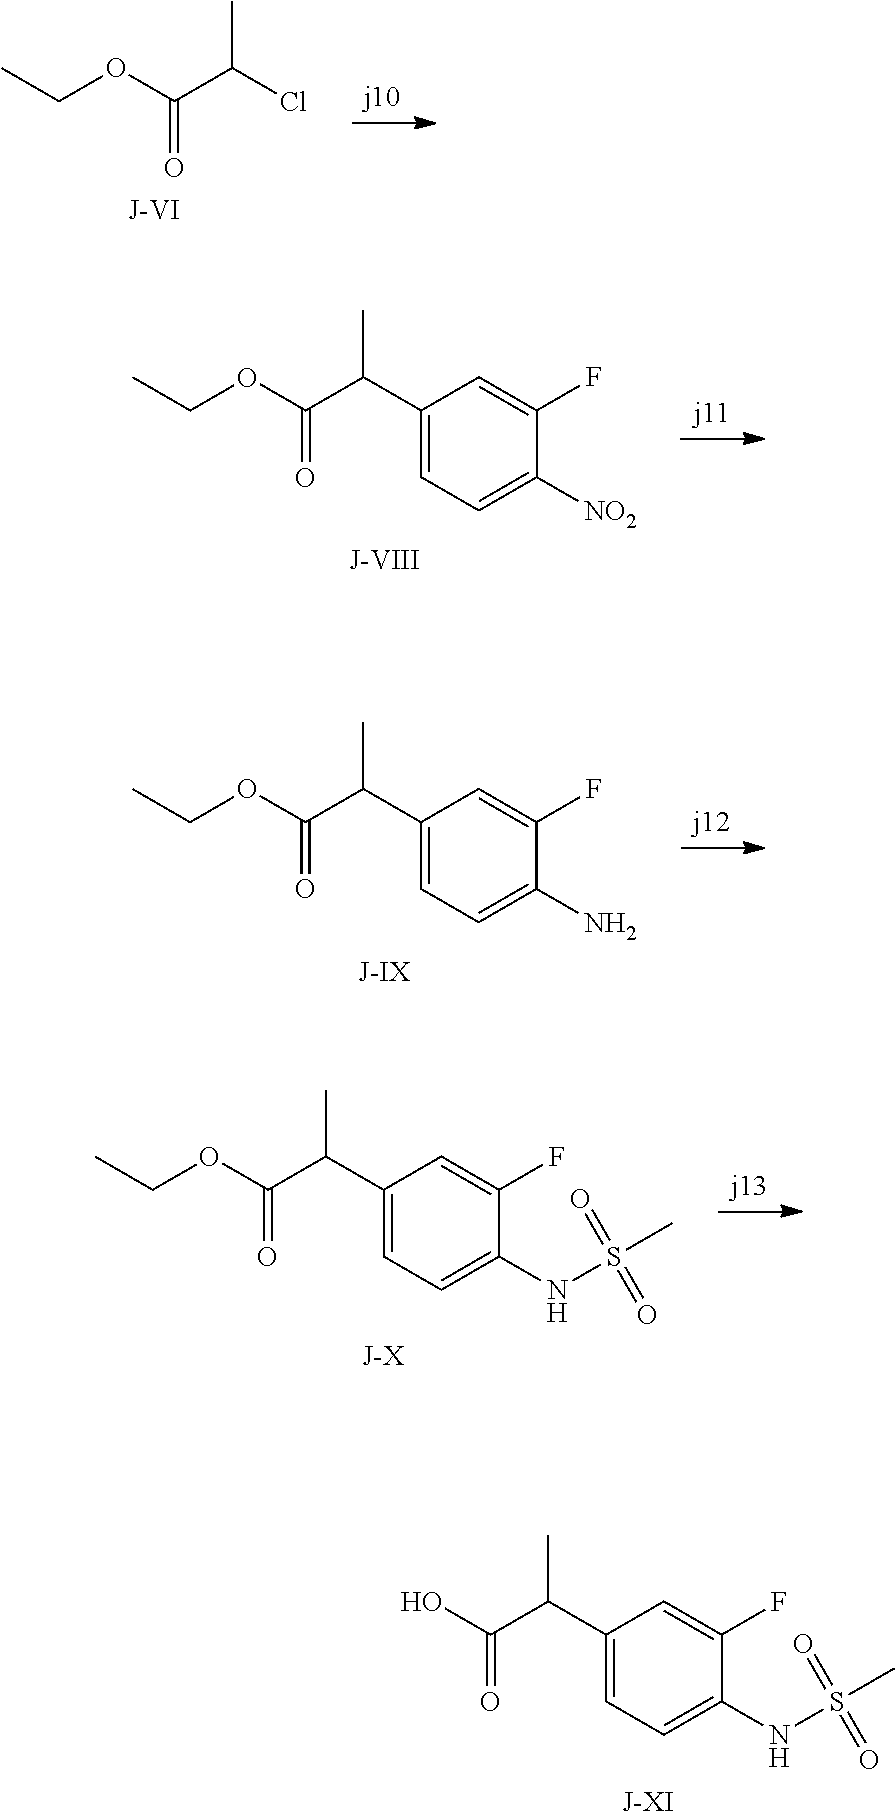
CCOC(C(Cl)C)=O.CCOC(=O)C(C1=CC=C(N)C(F)=C1)C.CCOC(=O)C(C1=CC=C(NS(C)(=O)=O)C(F)=C1)C.CCOC(C(C1=CC=C([NO2])C(F)=C1)C)=O.OC(=O)C(C1=CC=C(NS(C)(=O)=O)C(F)=C1)C
